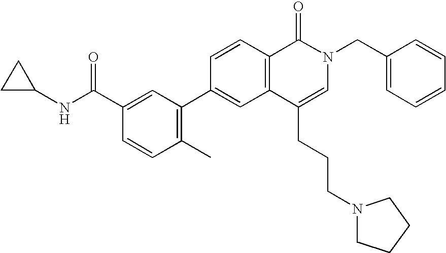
C1=CC2=C(C=C1C1=C(C)C=CC(C(NC3CC3)=O)=C1)C(CCCN1CCCC1)=CN(CC1=CC=CC=C1)C2=O
